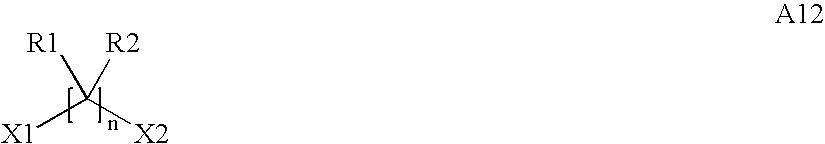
[X1]C([X2])([R2])[R1]
